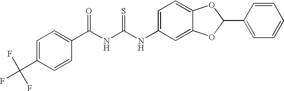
C(NC(NC1=CC=C2C(=C1)OC(C1=CC=CC=C1)O2)=S)(=O)C1=CC=C(C(F)(F)F)C=C1
